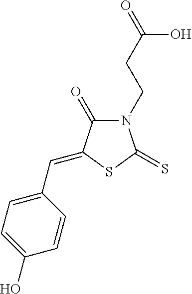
N1(CCC(O)=O)C(=O)C(=CC2=CC=C(O)C=C2)SC1=S
